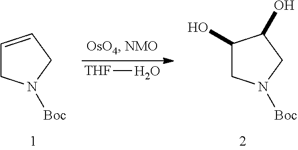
C1=CCN([Boc])C1.[THF]O.C1(O)CN([Boc])CC1O
